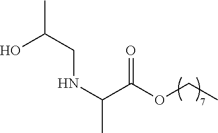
N(C(C(OCC)=O)C)CC(C)O
